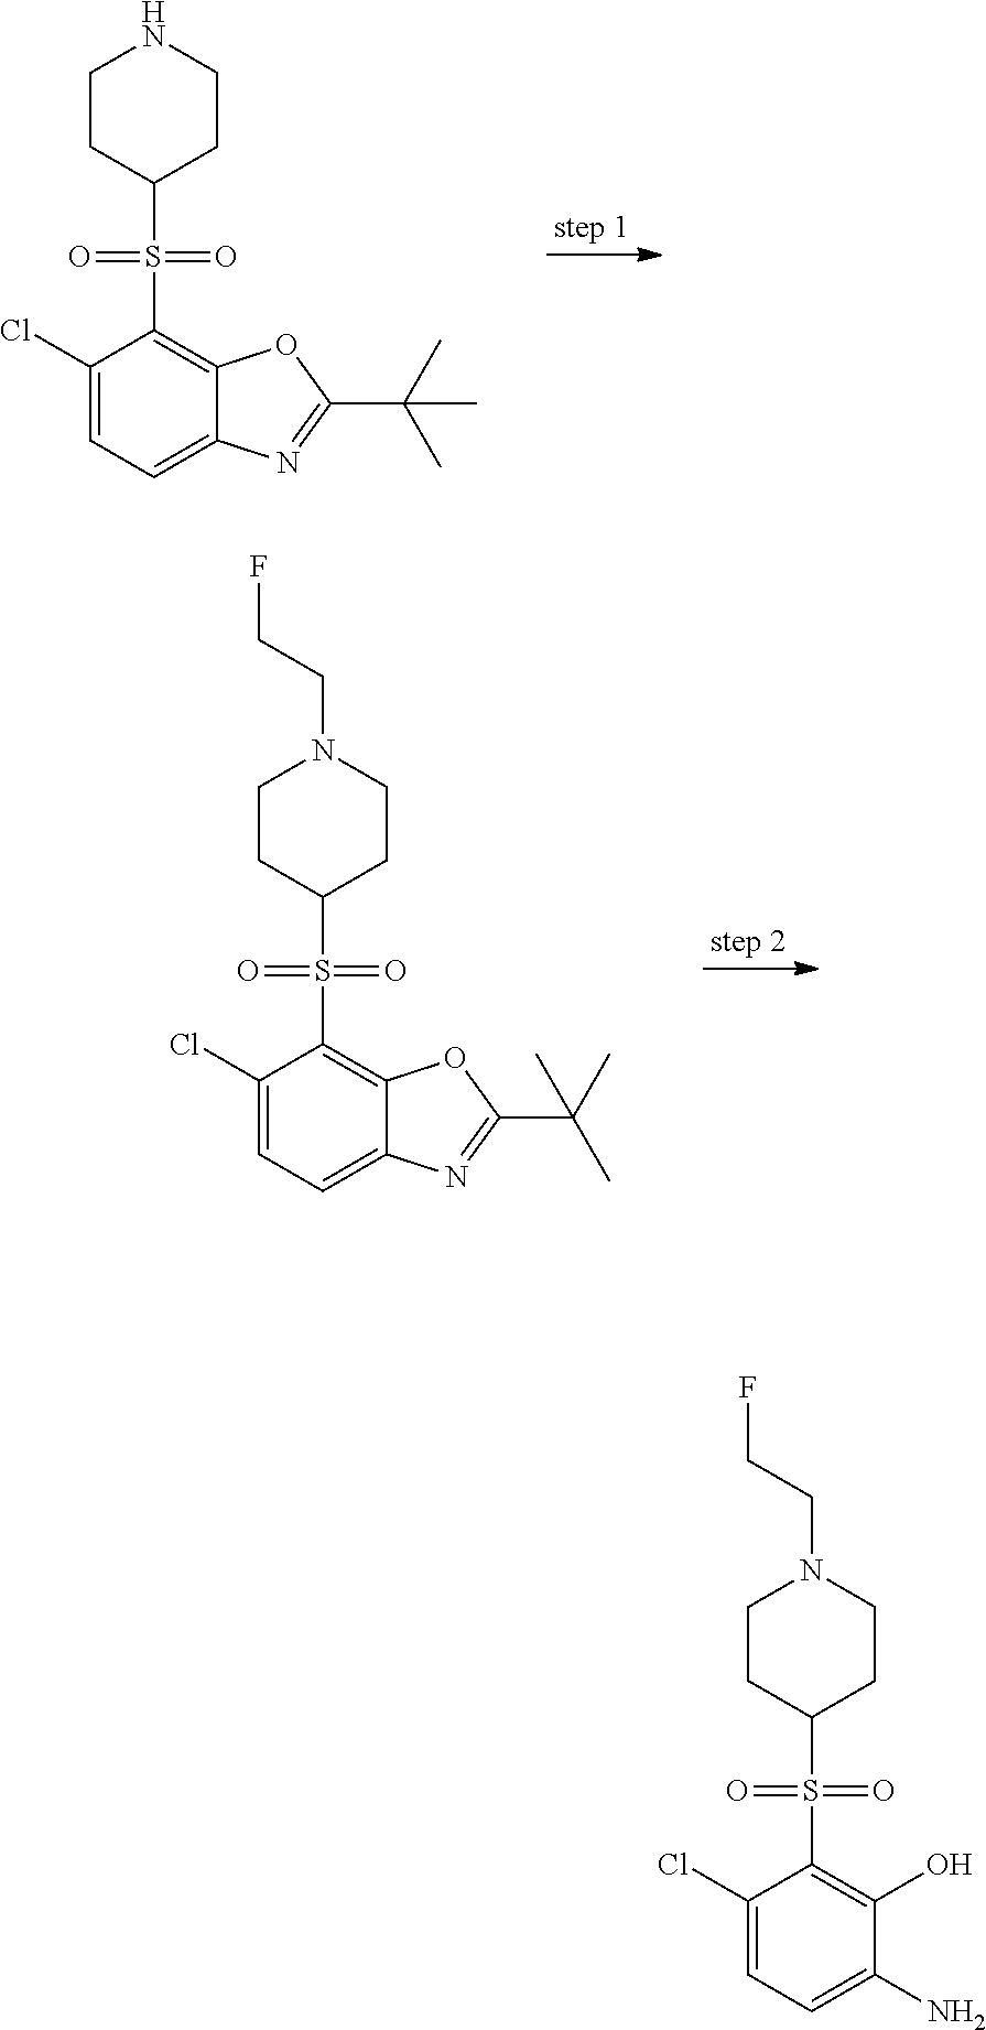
C1CC(S(C2=C3C(=CC=C2Cl)N=C(C(C)(C)C)O3)(=O)=O)CCN1.C1CC(S(C2=C3C(=CC=C2Cl)N=C(C(C)(C)C)O3)(=O)=O)CCN1CCF.C1CC(S(C2=C(O)C(N)=CC=C2Cl)(=O)=O)CCN1CCF
